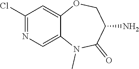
N1=C(Cl)C=C2C(=C1)N(C)C(=O)C(N)CO2
